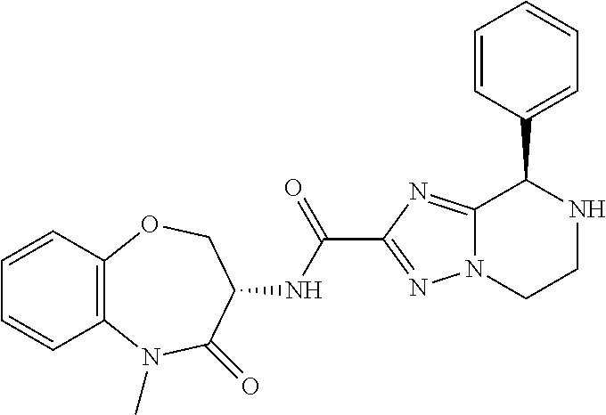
C1=CC2=C(C=C1)N(C)C(=O)C(NC(C1=NN3C(=N1)C(C1=CC=CC=C1)NCC3)=O)CO2
